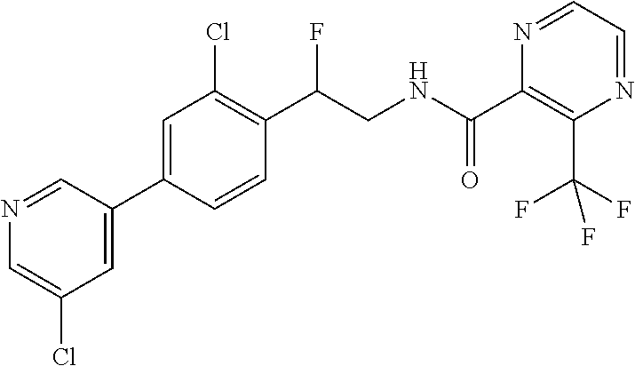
C(C1=C(Cl)C=C(C2=CC(Cl)=CN=C2)C=C1)(F)CNC(C1=C(C(F)(F)F)N=CC=N1)=O
